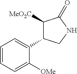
C1([MeO2C])C(C2=CC=CC=C2[OMe])CNC1=O
